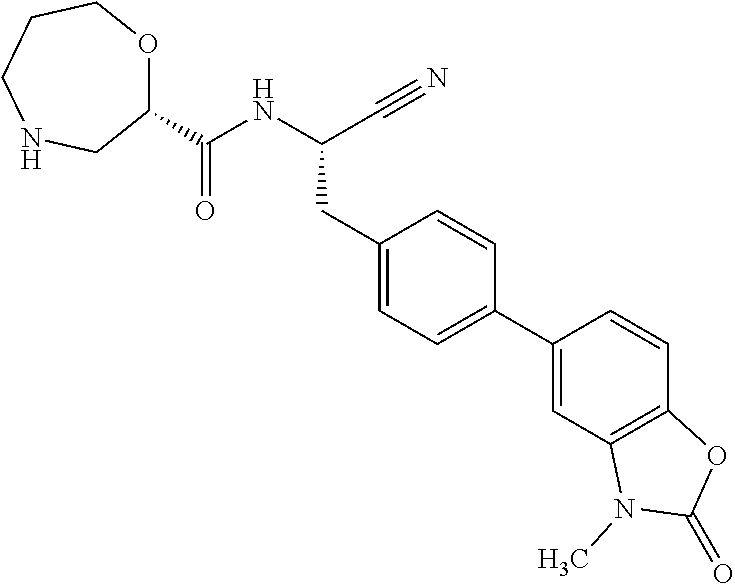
C1(C(NC(C#N)CC2=CC=C(C3=CC4=C(C=C3)OC(=O)N4C)C=C2)=O)OCCCNC1
